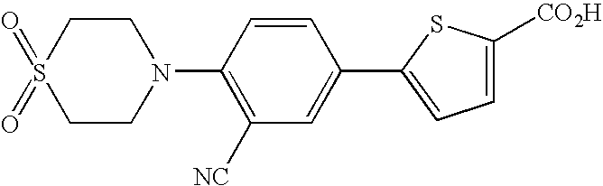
C1(N2CCS(=O)(=O)CC2)=C([NC])C=C(C2=CC=C([CO2H])S2)C=C1
